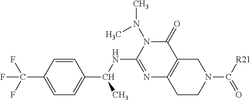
C1=C(C(F)(F)F)C=CC(C(NC2=NC3=C(C(=O)N2N(C)C)CN(C(=O)[R21])CC3)C)=C1
